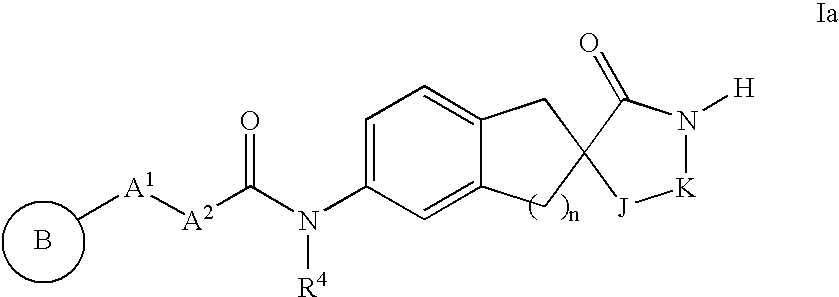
B.C[A1][A2]C(N(C1=CC=C2C(=C1)CC1(C2)[J][K]N([H])C1=O)[R4])=O
